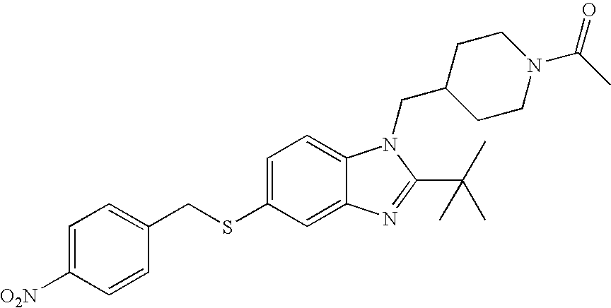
C1=C(SCC2=CC=C([O2N])C=C2)C=C2C(=C1)N(CC1CCN(C(C)=O)CC1)C(C(C)(C)C)=N2
